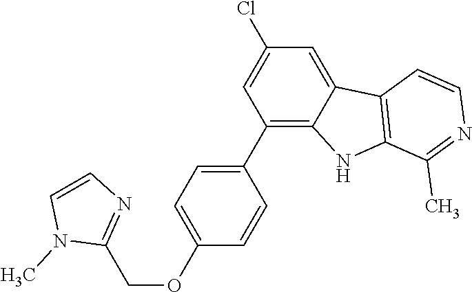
C1(C2=C3C(=CC(Cl)=C2)C2=C(N3)C(C)=NC=C2)=CC=C(OCC2=NC=CN2C)C=C1
